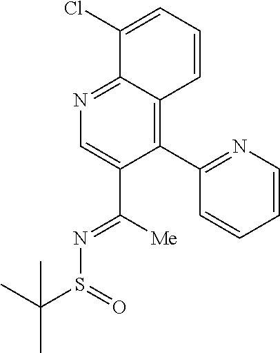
S(C(C)(C)C)(=O)N=C(C1=CN=C2C(=C1C1=NC=CC=C1)C=CC=C2Cl)[Me]
